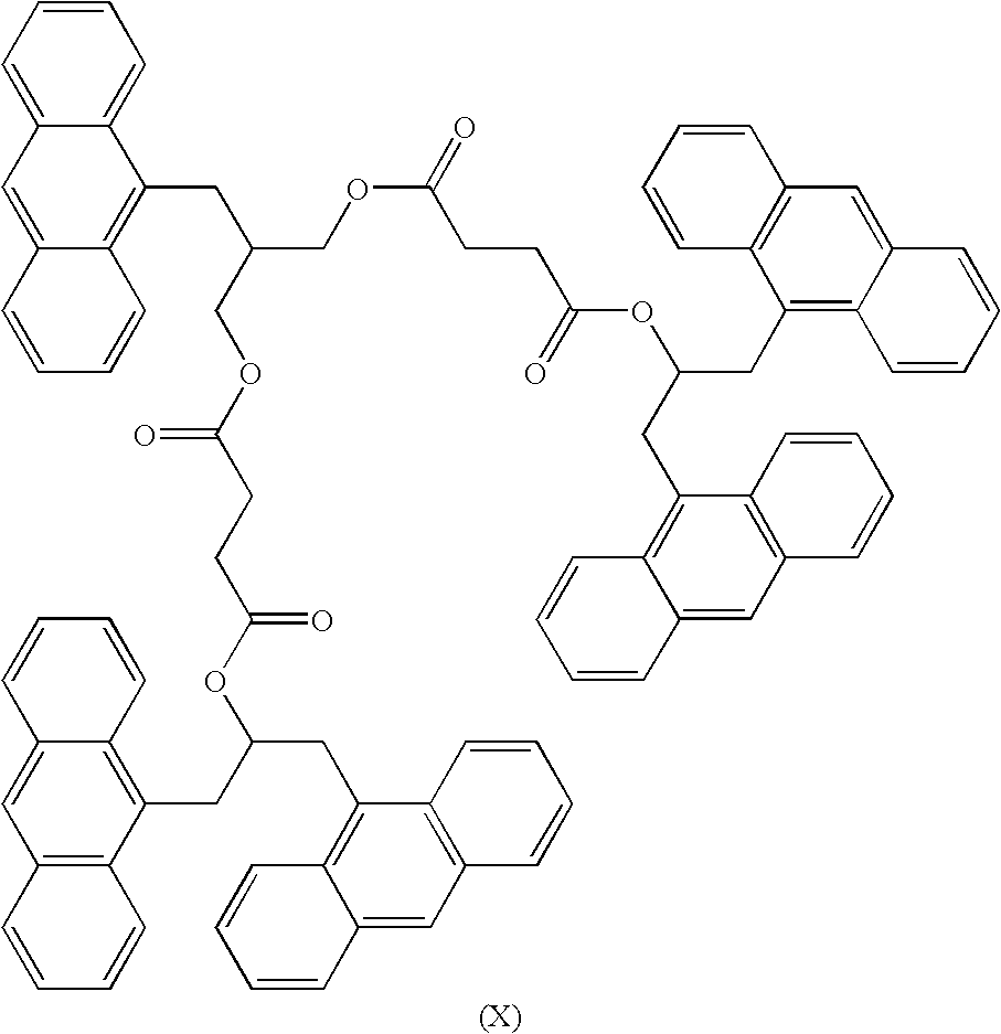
C12=CC=CC=C1C(CC(COC(=O)CCC(=O)OC(CC1=C3C(=CC4=C1C=CC=C4)C=CC=C3)CC1=C3C(=CC4=C1C=CC=C4)C=CC=C3)COC(CCC(=O)OC(CC1=C3C(=CC4=C1C=CC=C4)C=CC=C3)CC1=C3C(=CC4=C1C=CC=C4)C=CC=C3)=O)=C1C(=C2)C=CC=C1
